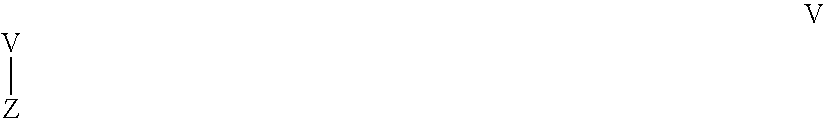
[V][Z]
